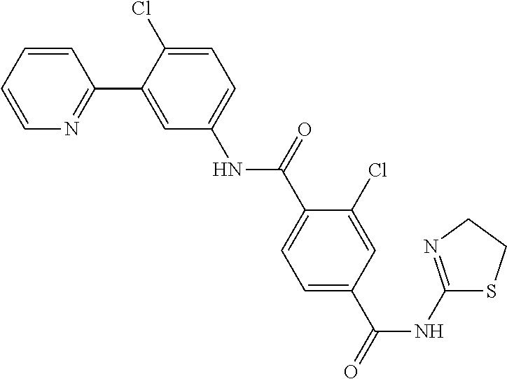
C1=CC=CN=C1C1=CC(NC(C2=CC=C(C(NC3=NCCS3)=O)C=C2Cl)=O)=CC=C1Cl
